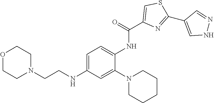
O1CCN(CCNC2=CC=C(NC(C3=CSC(C4=CNN=C4)=N3)=O)C(N3CCCCC3)=C2)CC1
